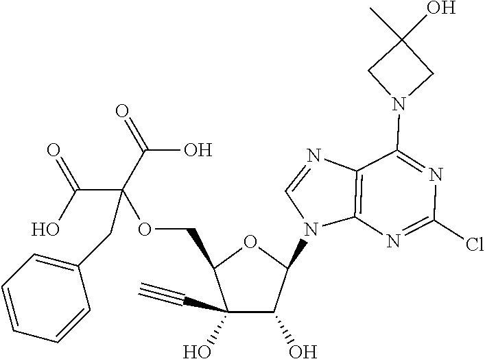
C1(C#C)(O)C(O)C(N2C3=C(N=C2)C(N2CC(O)(C)C2)=NC(Cl)=N3)OC1COC(CC1=CC=CC=C1)(C(=O)O)C(O)=O
